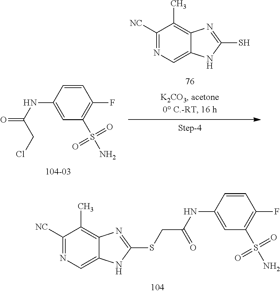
C1([NC])=NC=C2C(=C1C)N=C(S)N2.C1=CC(NC(=O)CCl)=CC(S(N)(=O)=O)=C1F.C1([NC])=NC=C2C(=C1C)N=C(SCC(=O)NC1=CC(S(N)(=O)=O)=C(F)C=C1)N2
